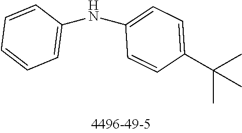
C1(C(C)(C)C)=CC=C(NC2=CC=CC=C2)C=C1
